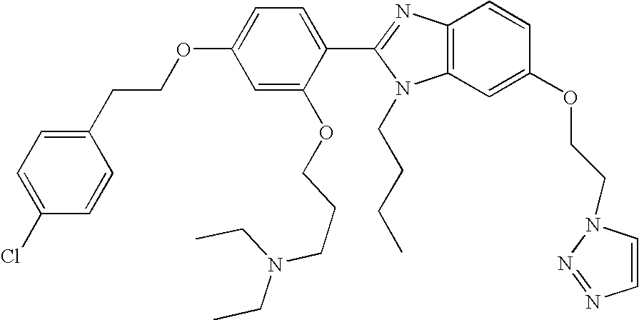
C1(CCOC2=CC=C(C3=NC4=C(N3CCCC)C=C(OCCN3C=CN=N3)C=C4)C(OCCCN(CC)CC)=C2)=CC=C(Cl)C=C1
